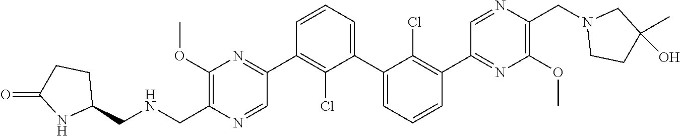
C1(OC)=C(CNCC2CCC(=O)N2)N=CC(C2=C(Cl)C(C3=CC=CC(C4=NC(OC)=C(CN5CCC(C)(O)C5)N=C4)=C3Cl)=CC=C2)=N1
